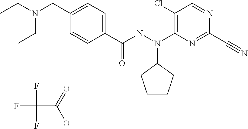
C1=CC(C(NN(C2=C(Cl)C=NC(C#N)=N2)C2CCCC2)=O)=CC=C1CN(CC)CC.FC(F)(F)C(=O)O
